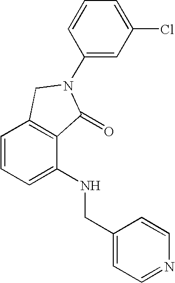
C1=CC=C(NCC2=CC=NC=C2)C2=C1CN(C1=CC(Cl)=CC=C1)C2=O
